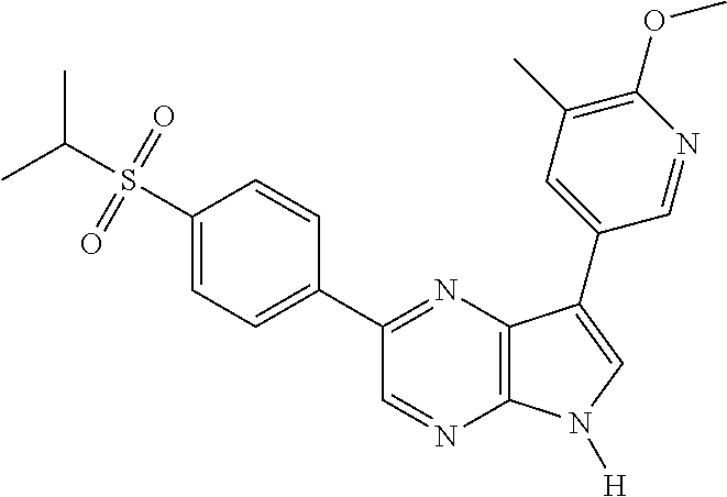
CC(S(=O)(=O)C1=CC=C(C2=NC3=C(N=C2)N([H])C=C3C2=CC(C)=C(OC)N=C2)C=C1)C
